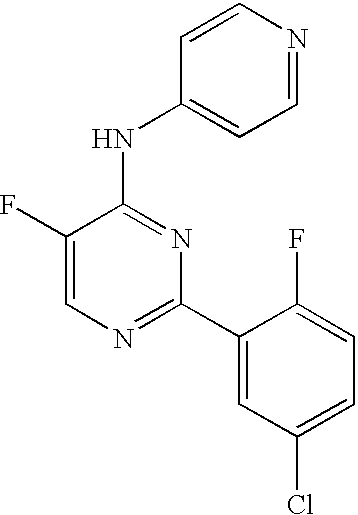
C1=C(F)C(NC2=CC=NC=C2)=NC(C2=CC(Cl)=CC=C2F)=N1
